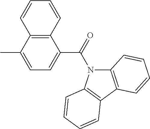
CC1=CC=C(C(=O)N2C3=C(C4=C2C=CC=C4)C=CC=C3)C2=C1C=CC=C2
